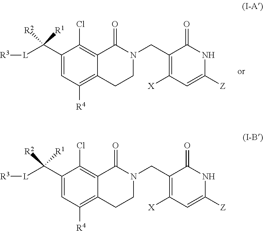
C1(C([L][R3])([R1])[R2])=CC([R4])=C2C(=C1Cl)C(=O)N(CC1=C([X])C=C([Z])NC1=O)CC2.C1(C([L][R3])([R1])[R2])=CC([R4])=C2C(=C1Cl)C(=O)N(CC1=C([X])C=C([Z])NC1=O)CC2
